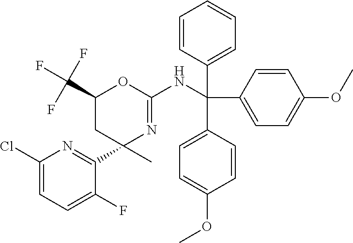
N1=C(C2(C)CC(C(F)(F)F)OC(NC(C3=CC=CC=C3)(C3=CC=C(OC)C=C3)C3=CC=C(OC)C=C3)=N2)C(F)=CC=C1Cl
